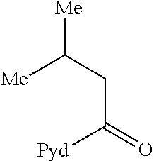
C(C(=O)[Pyd])C([Me])[Me]
